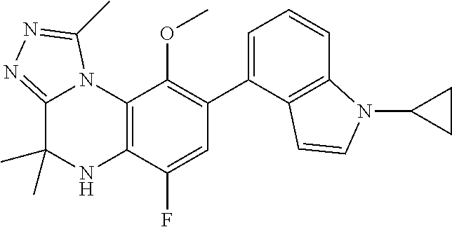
C1(C2=CC=CC3=C2C=CN3C2CC2)=C(OC)C2=C(C(F)=C1)NC(C)(C)C1=NN=C(C)N21
